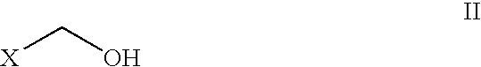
[X]CO
